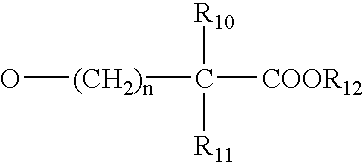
O[(CH2)n]C([COOR12])([R10])[R11]
